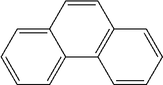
C12=CC=CC=C1C1=C(C=C2)C=CC=C1
